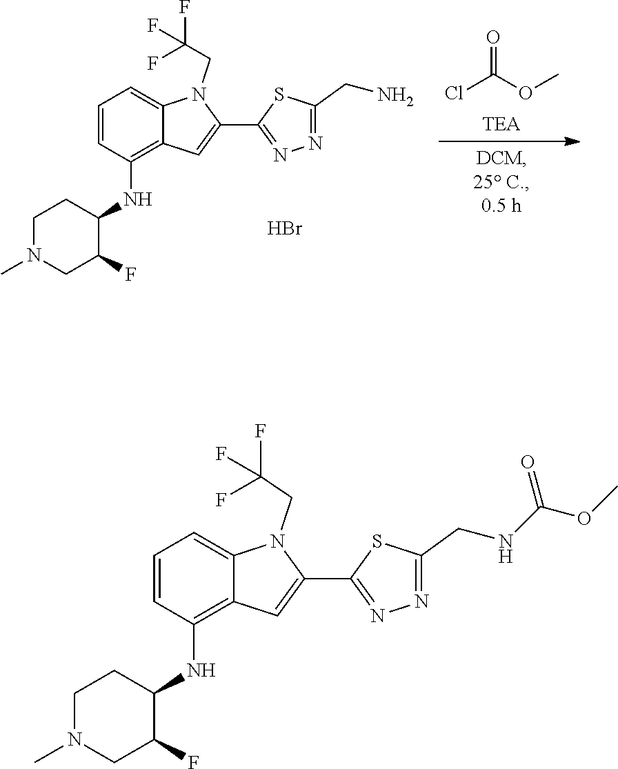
Br.O=C(OC)Cl.C1=CC(NC2C(F)CN(C)CC2)=C2C(=C1)N(CC(F)(F)F)C(C1=NN=C(CN)S1)=C2.C1=CC(NC2C(F)CN(C)CC2)=C2C(=C1)N(CC(F)(F)F)C(C1=NN=C(CNC(=O)OC)S1)=C2
